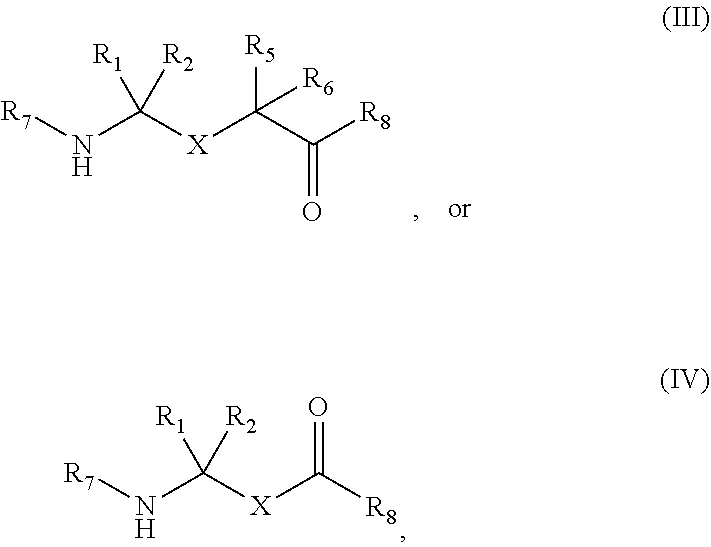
[R7]NC([X]C(C([R8])=O)([R5])[R6])([R2])[R1].[R7]NC([X]C([R8])=O)([R2])[R1]
